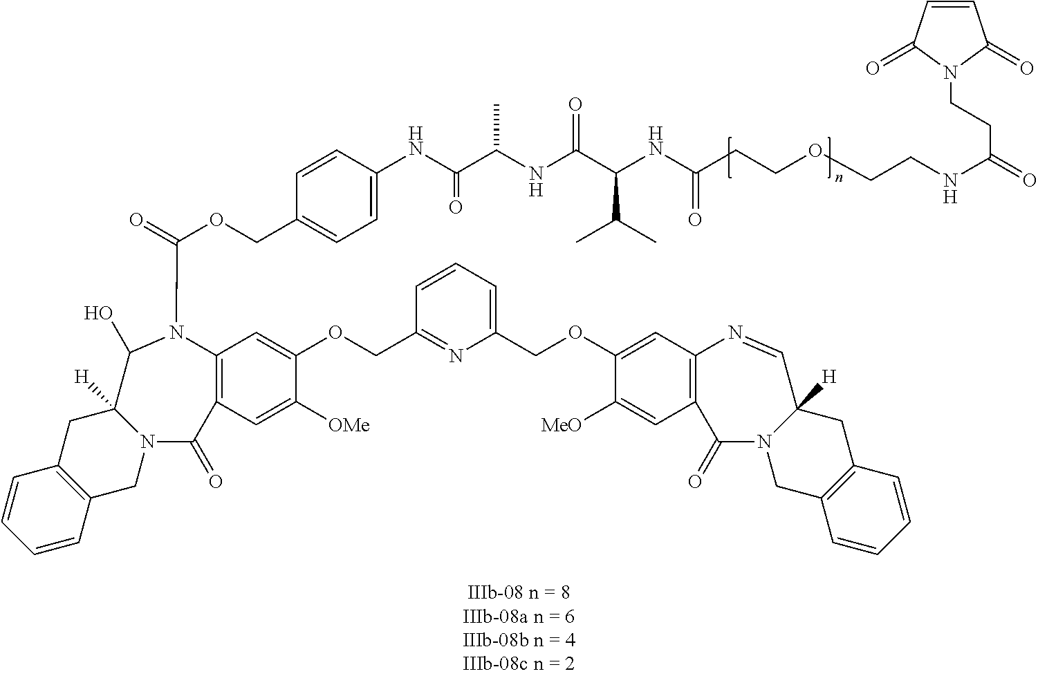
C12=C(C=C([OMe])C(OCC3=NC(COC4=CC5=C(C=C4[MeO])C(=O)N4C([H])(CC6=C(C4)C=CC=C6)C=N5)=CC=C3)=C1)C(=O)N1C([H])(CC3=C(C1)C=CC=C3)C(O)N2C(=O)OCC1=CC=C(NC(=O)C(C)NC(=O)C(NC(CCOCCNC(=O)CCN2C(=O)C=CC2=O)=O)C(C)C)C=C1
